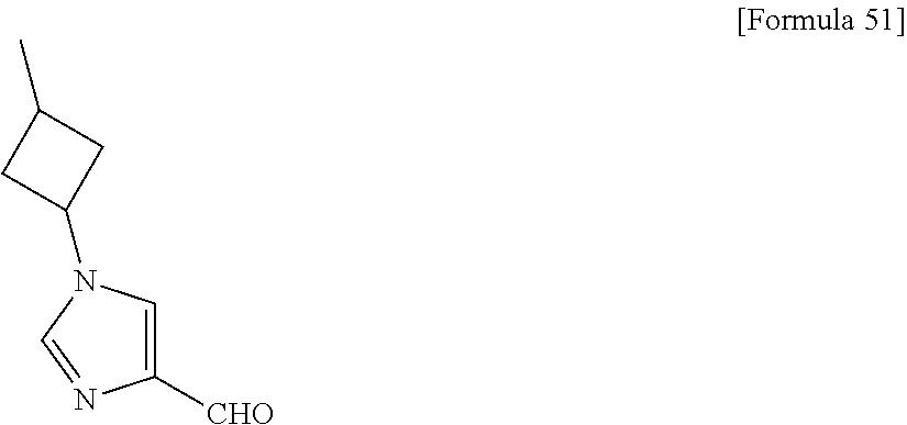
C1([CHO])=CN(C2CC(C)C2)C=N1
